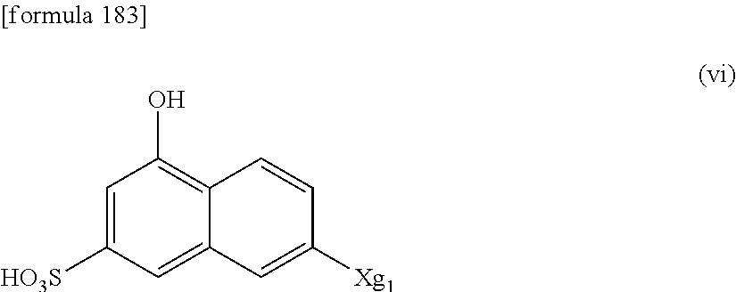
C1=C([HO3S])C=C2C(=C1O)C=CC([Xg1])=C2
